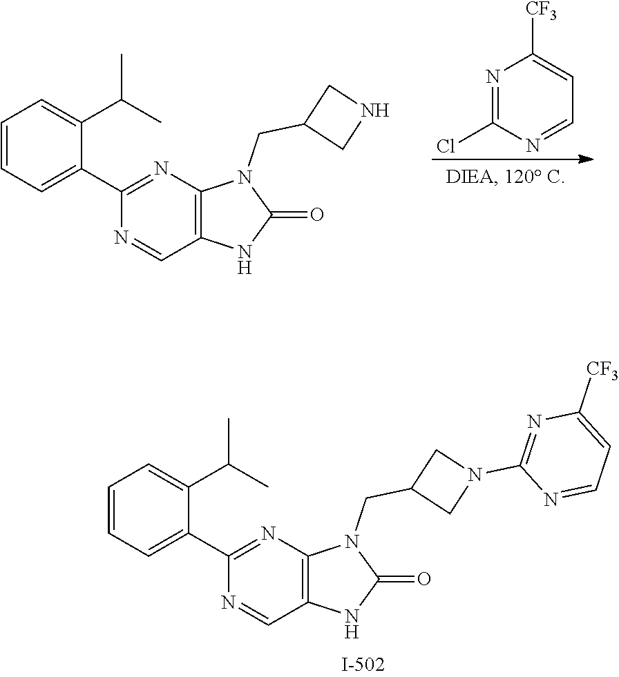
N1=C(Cl)N=CC=C1[CF3].C1=CC=C(C2=NC3=C(C=N2)NC(=O)N3CC2CNC2)C(C(C)C)=C1.C1=CC=C(C2=NC3=C(C=N2)NC(=O)N3CC2CN(C3=NC([CF3])=CC=N3)C2)C(C(C)C)=C1
